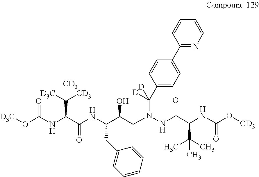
O(C(NC(C(NC(C(CN(NC(C(NC(O[CD3])=O)C(C)(C)C)=O)C(C1=CC=C(C2=NC=CC=C2)C=C1)([D])[D])O)CC1=CC=CC=C1)=O)C([D3C])([CD3])[CD3])=O)[D3C]
